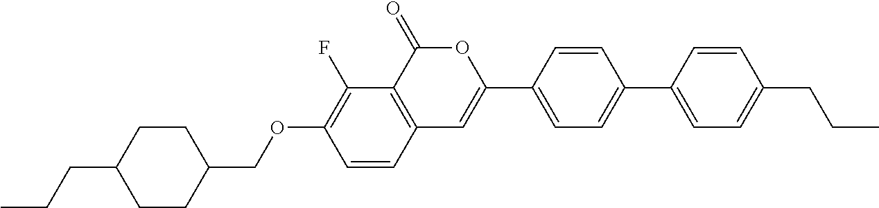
C12=C(C(=O)OC(C3=CC=C(C4=CC=C(CCC)C=C4)C=C3)=C1)C(F)=C(OCC1CCC(CCC)CC1)C=C2
